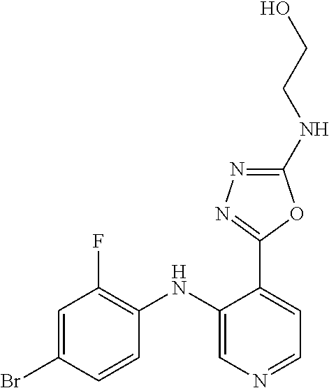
C1=C(Br)C=CC(NC2=CN=CC=C2C2=NN=C(NCCO)O2)=C1F
